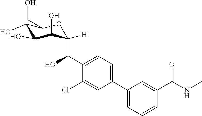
C1=C(C2=CC=C(C(O)C3([H])C(O)C(O)C(O)C(CO)O3)C(Cl)=C2)C=C(C(NC)=O)C=C1
